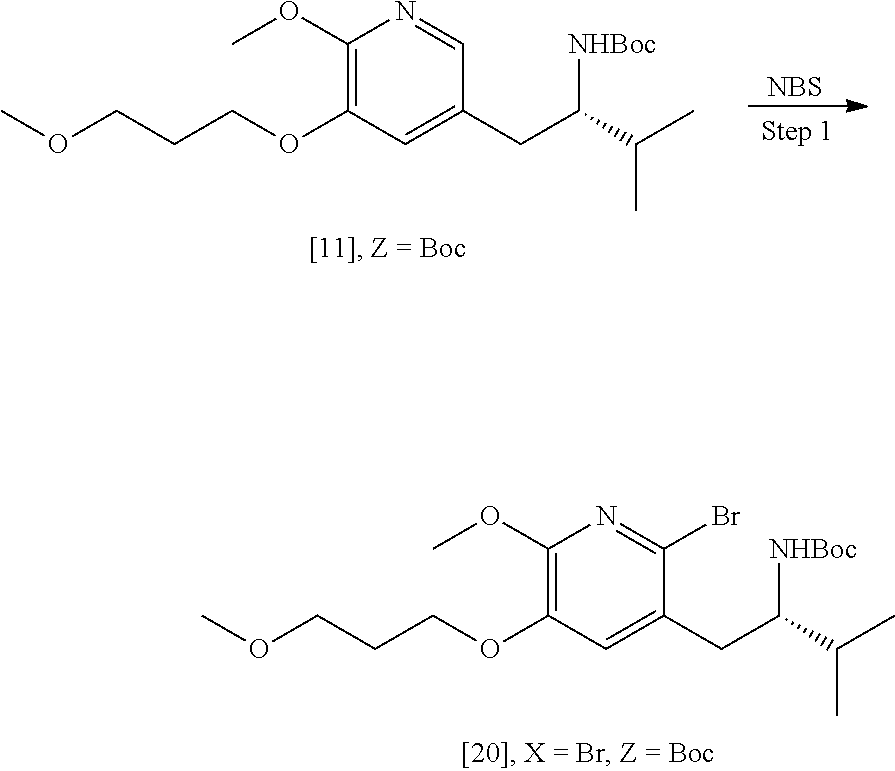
C1(OC)=C(OCCCOC)C=C(CC(C(C)C)[NHBoc])C(Br)=N1.C1(OC)=C(OCCCOC)C=C(CC(C(C)C)[NHBoc])C=N1.[NBS]
